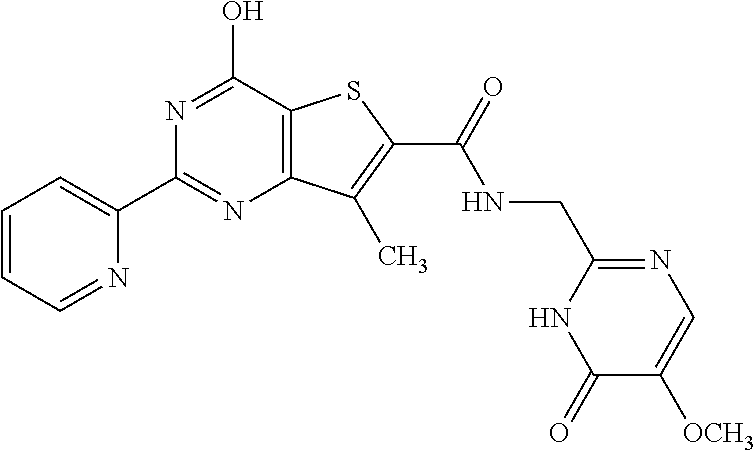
C1=CC=NC(C2=NC3=C(C(O)=N2)SC(C(=O)NCC2=NC=C([OCH3])C(=O)N2)=C3C)=C1
